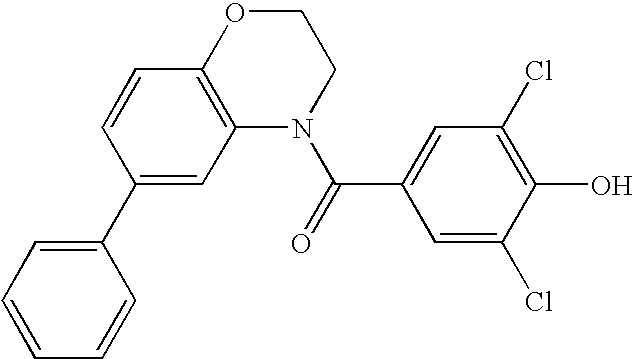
C1(C2=CC=CC=C2)=CC2=C(C=C1)OCCN2C(=O)C1=CC(Cl)=C(O)C(Cl)=C1
